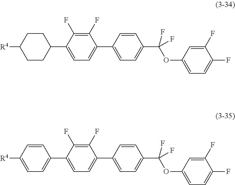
C1(F)=C(F)C(C2CCC([R4])CC2)=CC=C1C1=CC=C(C(OC2=CC=C(F)C(F)=C2)(F)F)C=C1.C1(F)=C(F)C(C2=CC=C([R4])C=C2)=CC=C1C1=CC=C(C(OC2=CC=C(F)C(F)=C2)(F)F)C=C1
